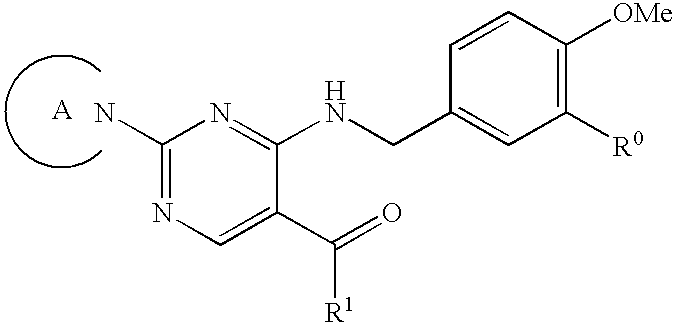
[A].C1(N)=NC=C(C(=O)[R1])C(NCC2=CC([R0])=C([OMe])C=C2)=N1
